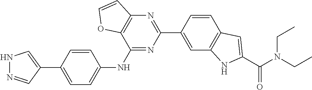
C1=C(C2=CNN=C2)C=CC(NC2=NC(C3=CC4=C(C=C3)C=C(C(N(CC)CC)=O)N4)=NC3=C2OC=C3)=C1
